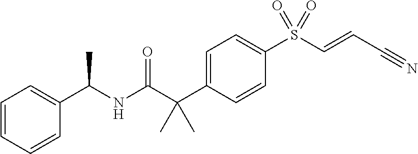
C1=C(C(C(NC(C2=CC=CC=C2)C)=O)(C)C)C=CC(S(C=CC#N)(=O)=O)=C1
